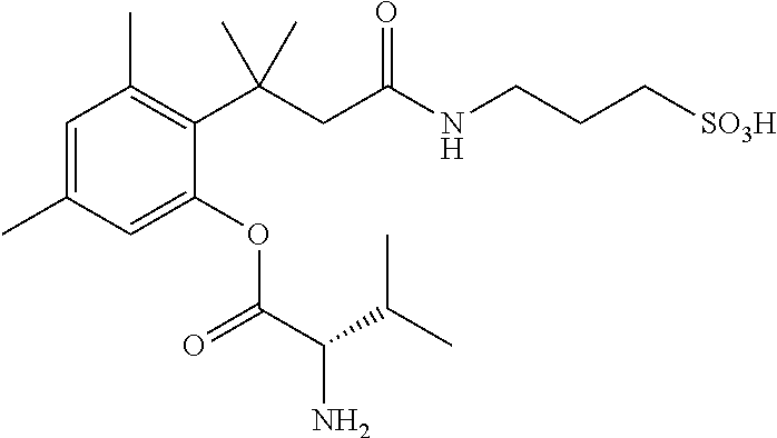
C1(C(CC(NCCC[SO3H])=O)(C)C)=C(C)C=C(C)C=C1OC(=O)C(C(C)C)N
